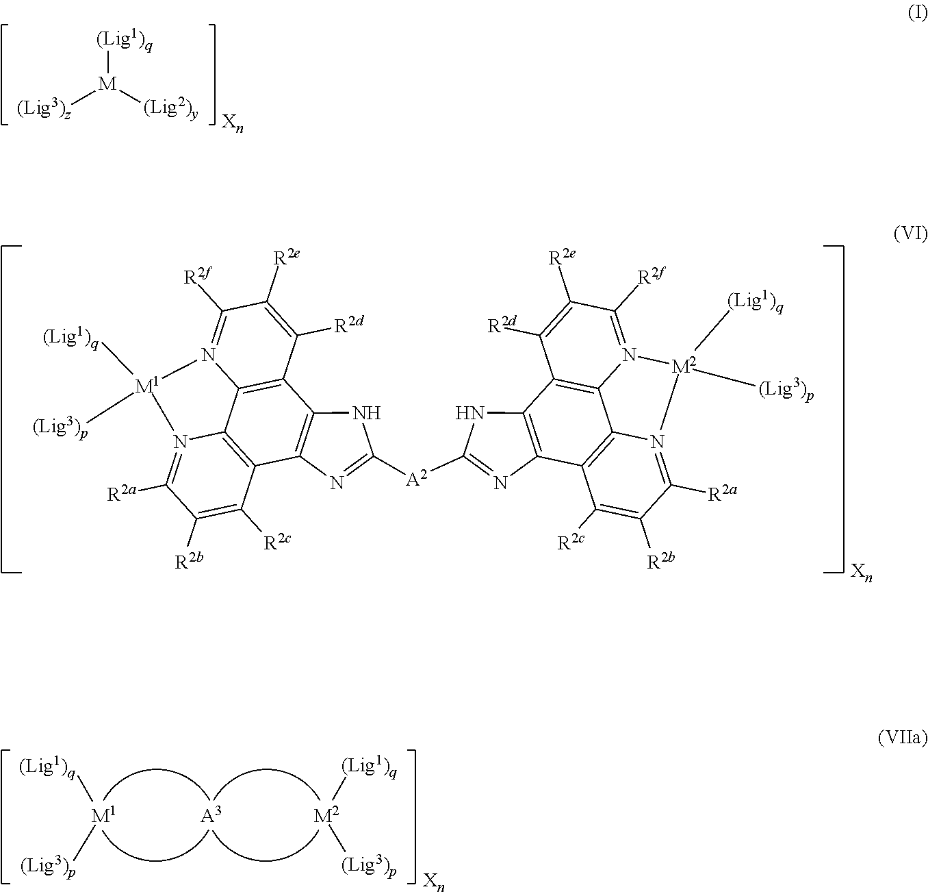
[(Lig1)q][M]([(Lig2)y])[(Lig3)z].C12=C3C([R2d])=C([R2e])C([R2f])=N1[M1]([(Lig3)p])([(Lig1)q])N1=C([R2a])C([R2b])=C([R2c])C(=C21)C1=C3NC([A2]C2=NC3=C(C4=C5N(=C([R2f])C([R2e])=C4[R2d])[M2]([(Lig3)p])([(Lig1)q])N4=C([R2a])C([R2b])=C([R2c])C3=C54)N2)=N1.[(Lig1)q][M1][(Lig3)p].[(Lig1)q][M2][(Lig3)p].[A3]
